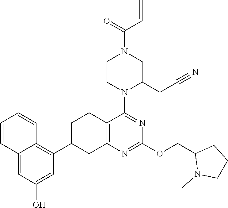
O(C1=NC2=C(CCC(C3=C4C=CC=CC4=CC(O)=C3)C2)C(N2C(CC#N)CN(C(C=C)=O)CC2)=N1)CC1CCCN1C
